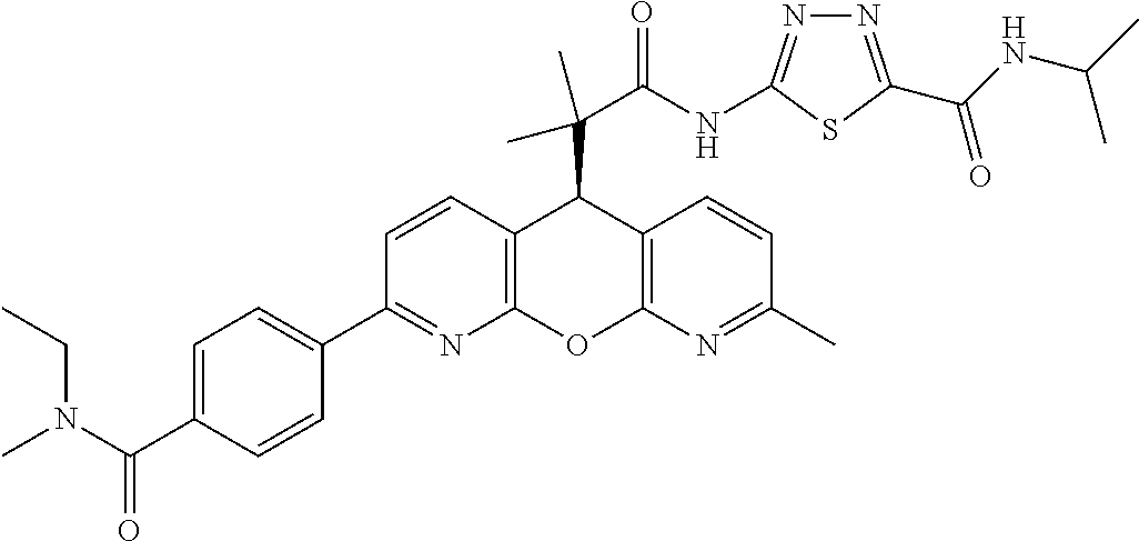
N(C(C1=CC=C(C2=NC3=C(C=C2)C(C(C(NC2=NN=C(C(NC(C)C)=O)S2)=O)(C)C)C2=C(O3)N=C(C)C=C2)C=C1)=O)(C)CC
